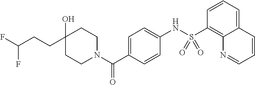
C1C(O)(CCC(F)F)CCN(C(C2=CC=C(NS(=O)(=O)C3=C4C(=CC=C3)C=CC=N4)C=C2)=O)C1
